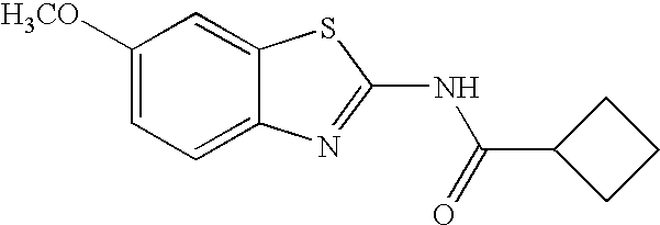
C1([H3CO])=CC=C2C(=C1)SC(NC(=O)C1CCC1)=N2
